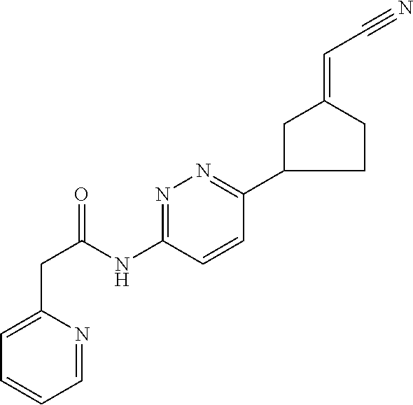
C1(CC(=O)NC2=NN=C(C3CCC(=CC#N)C3)C=C2)=CC=CC=N1
